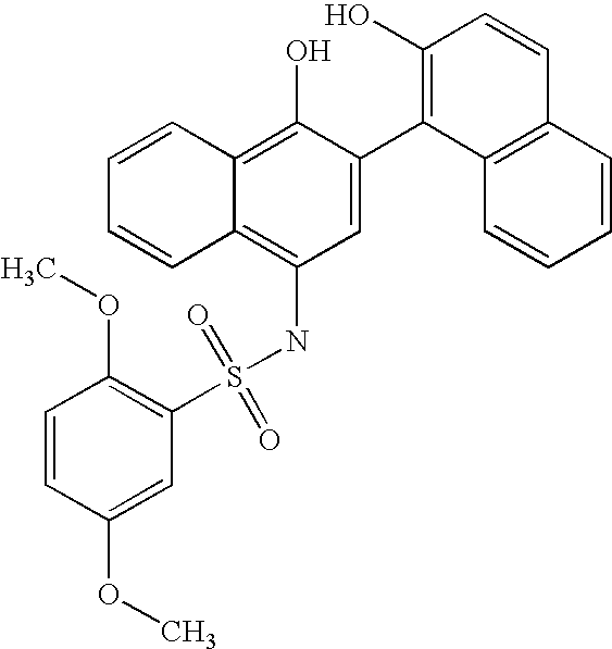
C1(S(NC2=C3C(=C(O)C(C4=C(O)C=CC5=C4C=CC=C5)=C2)C=CC=C3)(=O)=O)=C(OC)C=CC(OC)=C1
